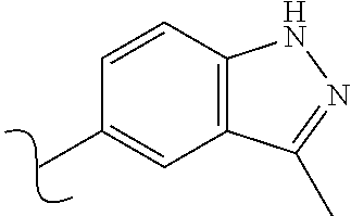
C1(C)=CC2=C(C=C1)NN=C2C
